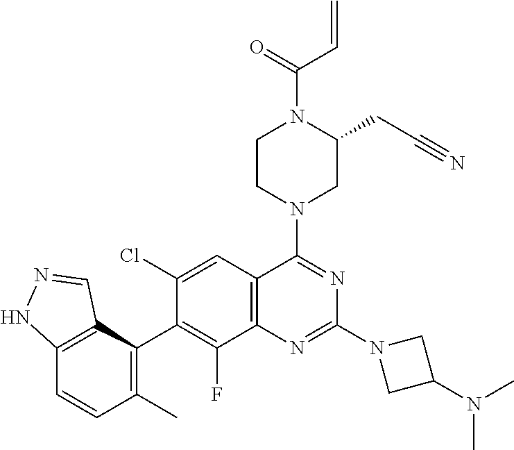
C12=C(C(C3=C(F)C4=C(C=C3Cl)C(N3CC(CC#N)N(C(C=C)=O)CC3)=NC(N3CC(N(C)C)C3)=N4)=C(C)C=C1)C=NN2
